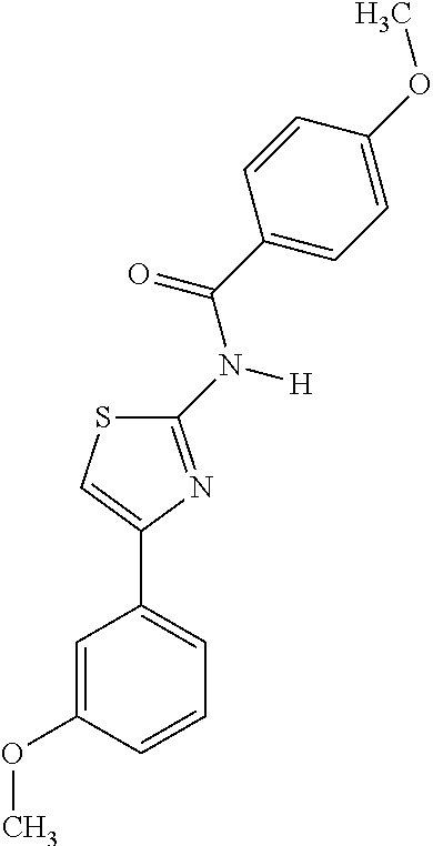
C1(N([H])C(C2=CC=C(OC)C=C2)=O)=NC(C2=CC=CC(OC)=C2)=CS1
